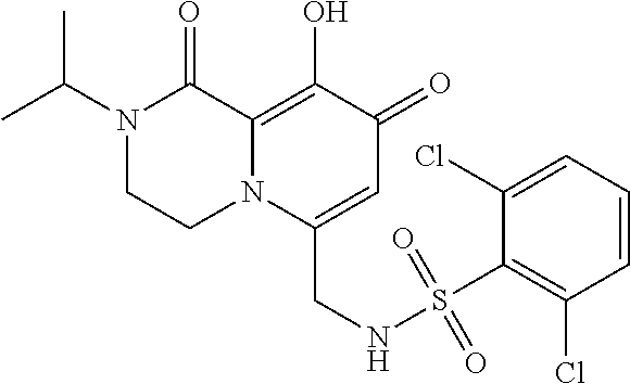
N1(C(C)C)CCN2C(=C(O)C(=O)C=C2CNS(C2=C(Cl)C=CC=C2Cl)(=O)=O)C1=O
